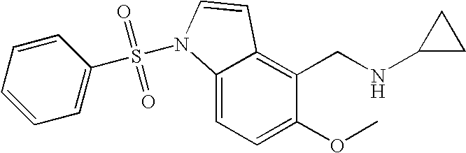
C1(OC)=CC=C2C(=C1CNC1CC1)C=CN2S(=O)(=O)C1=CC=CC=C1
